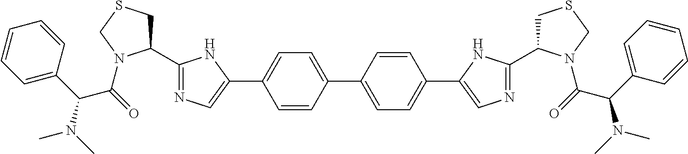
C1(C2CSCN2C(=O)C(C2=CC=CC=C2)N(C)C)=NC=C(C2=CC=C(C3=CC=C(C4=CN=C(C5CSCN5C(=O)C(C5=CC=CC=C5)N(C)C)N4)C=C3)C=C2)N1
